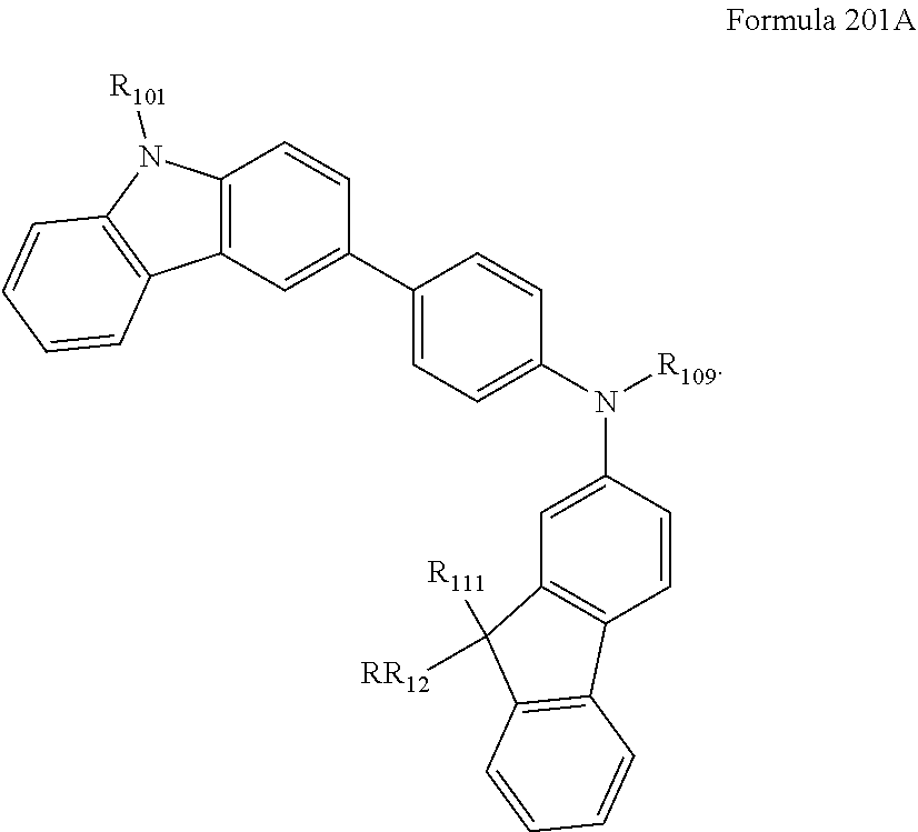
C12=C(C=C(C3=CC=C(N(C4=CC5=C(C=C4)C4=C(C5([RR12])[R111])C=CC=C4)[R109])C=C3)C=C1)C1=C(N2[R101])C=CC=C1
